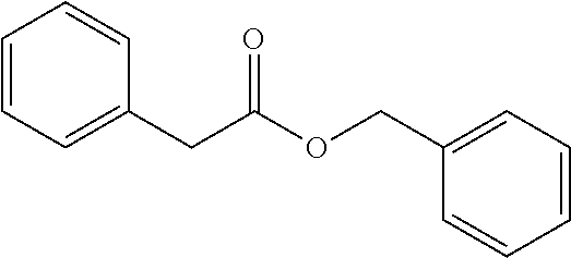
C1=CC=C(CC(OCC2=CC=CC=C2)=O)C=C1
